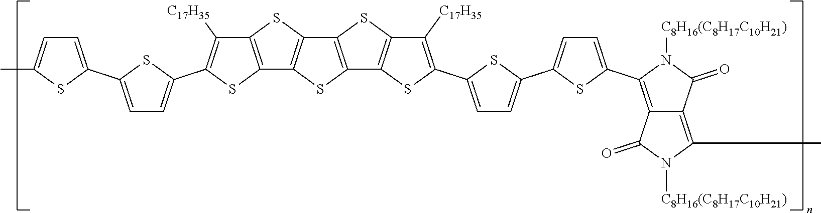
S1C2=C(C3=C1C1=C(S3)C([C17H35])=C(C3=CC=C(C4=CC=C(C)S4)S3)S1)SC1=C2SC(C2=CC=C(C3=CC=C(C4=C5C(=C(C)N([C8H16(C8H17C10H21)])C5=O)C(=O)N4[C8H16(C8H17C10H21)])S3)S2)=C1[C17H35]
